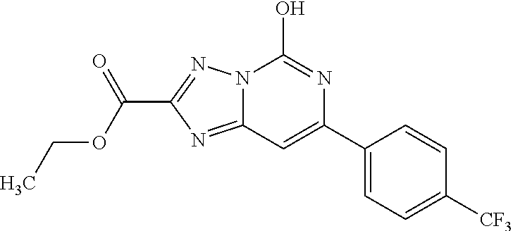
N12C(=NC(C(OCC)=O)=N1)C=C(C1=CC=C([CF3])C=C1)N=C2O
